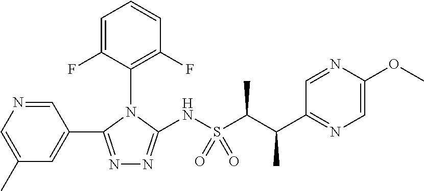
N1=C(C2=CC(C)=CN=C2)N(C2=C(F)C=CC=C2F)C(NS(C(C(C2=NC=C(OC)N=C2)C)C)(=O)=O)=N1
